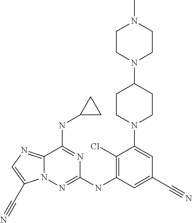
C1(Cl)=C(NC2=NN3C(=NC=C3C#N)C(NC3CC3)=N2)C=C(C#N)C=C1N1CCC(N2CCN(C)CC2)CC1
